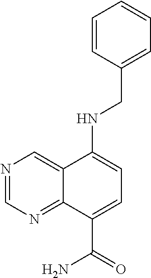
C1=CC(CNC2=CC=C(C(=O)N)C3=NC=NC=C32)=CC=C1
